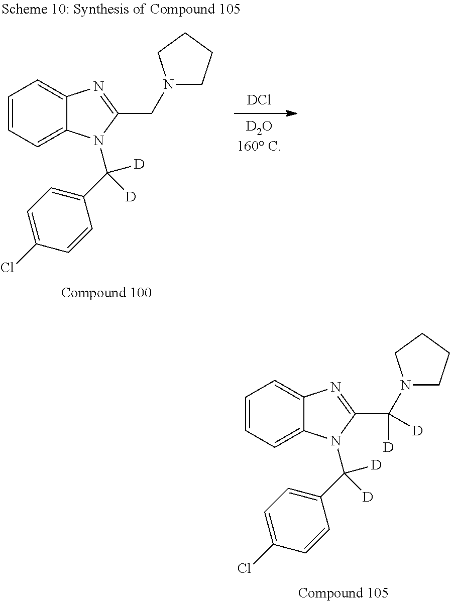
[DCl].C1=CC=C2C(=C1)N=C(CN1CCCC1)N2C(C1=CC=C(Cl)C=C1)([D])[D].C1=CC=C2C(=C1)N=C(C(N1CCCC1)([D])[D])N2C(C1=CC=C(Cl)C=C1)([D])[D]
